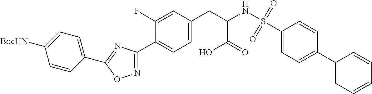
C1=C(F)C(C2=NOC(C3=CC=C([BocHN])C=C3)=N2)=CC=C1CC(NS(C1=CC=C(C2=CC=CC=C2)C=C1)(=O)=O)C(=O)O
